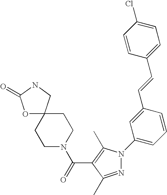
O1C2(CNC1=O)CCN(C(=O)C1=C(C)N(C3=CC=CC(C=CC4=CC=C(Cl)C=C4)=C3)N=C1C)CC2
